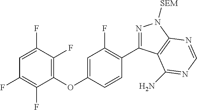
C1(OC2=CC(F)=C(C3=NN([SEM])C4=C3C(N)=NC=N4)C=C2)=C(F)C(F)=CC(F)=C1F
